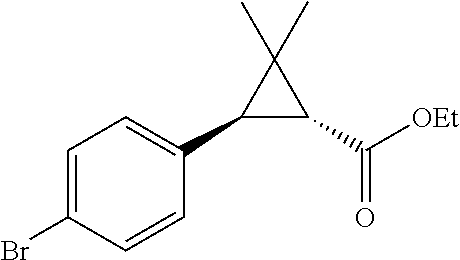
C1(C2=CC=C(Br)C=C2)C(C([OEt])=O)C1(C)C
